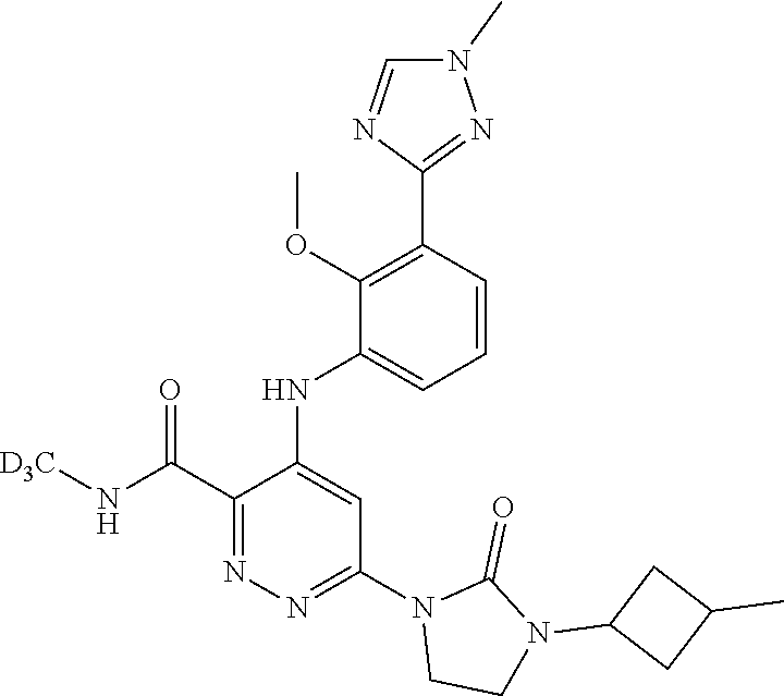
C1(C(N[D3C])=O)=NN=C(N2CCN(C3CC(C)C3)C2=O)C=C1NC1=CC=CC(C2=NN(C)C=N2)=C1OC
